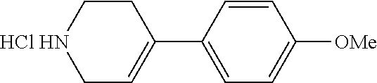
C1C=C(C2=CC=C([OMe])C=C2)CC[HCl HN]1
